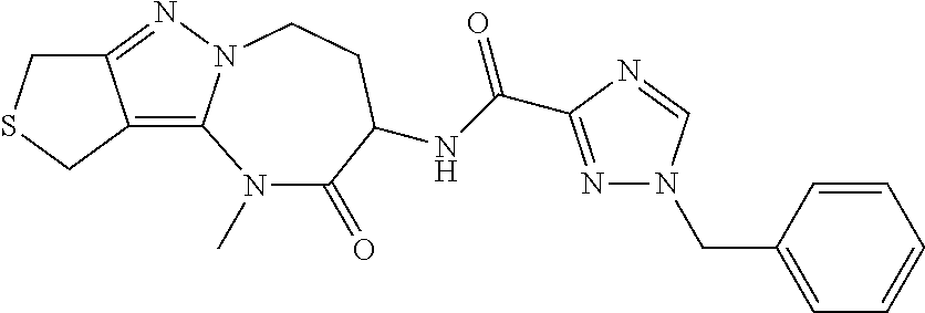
N1(C)C(=O)C(NC(=O)C2=NN(CC3=CC=CC=C3)C=N2)CCN2C1=C1C(=N2)CSC1
